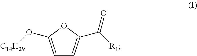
C1=C(O[C14H29])OC(C([R1])=O)=C1
